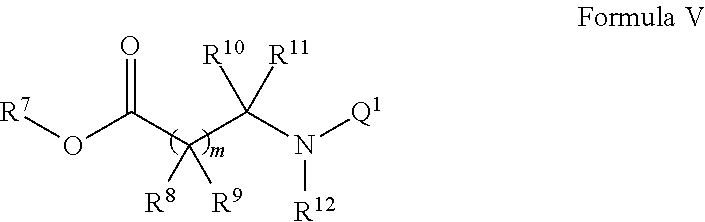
[R7]OC(C(C(N([Q1])[R12])([R10])[R11])([R8])[R9])=O
